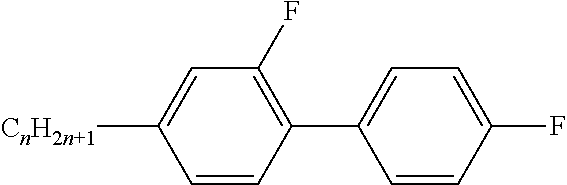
C1=CC(C2=CC=C(F)C=C2)=C(F)C=C1[CnH2n+1]
